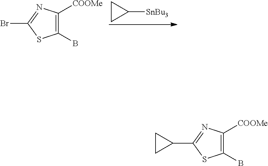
C1([SnBu3])CC1.C1(B)=C([COOMe])N=C(Br)S1.C1(B)=C([COOMe])N=C(C2CC2)S1
